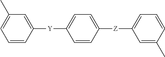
C1=CC([Y]C2=CC=C([Z]C3=CC=CC(C)=C3)C=C2)=CC(C)=C1
